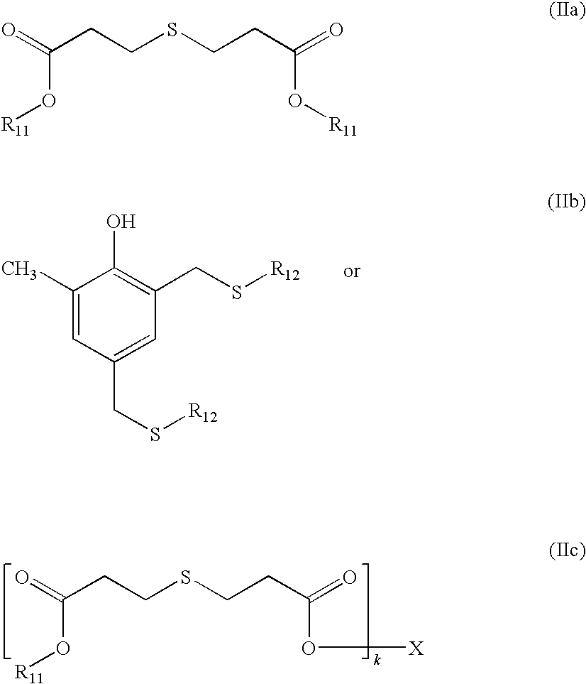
C1(C)=CC(CS[R12])=CC(CS[R12])=C1O.C(CCSCCC(=O)O[X])(=O)O[R11].C(CCSCCC(=O)O[R11])(=O)O[R11]
